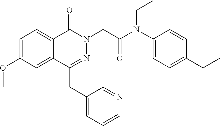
C1=C(OC)C=C2C(=C1)C(=O)N(CC(N(C1=CC=C(CC)C=C1)CC)=O)N=C2CC1=CC=CN=C1
